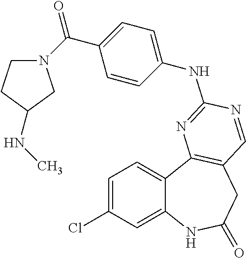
C12=CC(Cl)=CC=C1C1=C(CC(=O)N2)C=NC(NC2=CC=C(C(=O)N3CCC(NC)C3)C=C2)=N1
